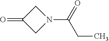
C1N(C(=O)CC)CC1=O
